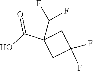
C1C(F)(F)CC1(C(O)=O)C(F)F
